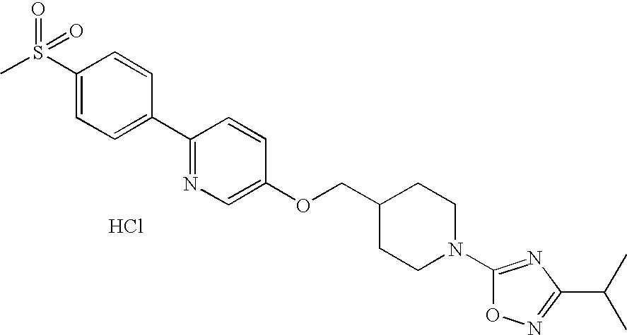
C1(S(C)(=O)=O)=CC=C(C2=NC=C(OCC3CCN(C4=NC(C(C)C)=NO4)CC3)C=C2)C=C1.Cl
